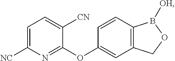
C1=C([NC])N=C(OC2=CC3=C(C=C2)B([OH])OC3)C([CN])=C1
